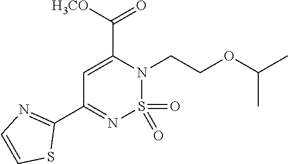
C1(C2=NC=CS2)=NS(=O)(=O)N(CCOC(C)C)C(C([H3CO])=O)=C1
